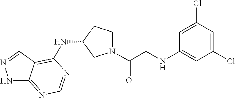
N1(C(CNC2=CC(Cl)=CC(Cl)=C2)=O)CCC(NC2=C3C(=NC=N2)NN=C3)C1
